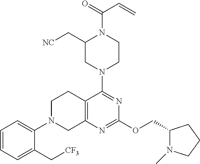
C1=CC=C(C[CF3])C(N2CC3=C(CC2)C(N2CCN(C(C=C)=O)C(C[NC])C2)=NC(OCC2N(C)CCC2)=N3)=C1
